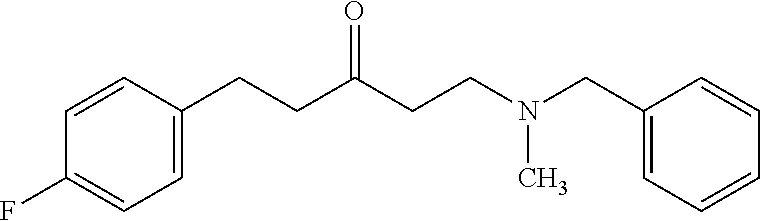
C1=CC(CCC(CCN(CC2=CC=CC=C2)C)=O)=CC=C1F
